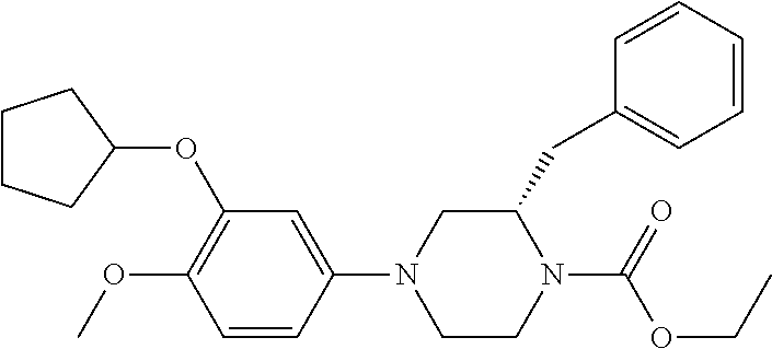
C1CCC(OC2=C(OC)C=CC(N3CCN(C(OCC)=O)C(CC4=CC=CC=C4)C3)=C2)C1
